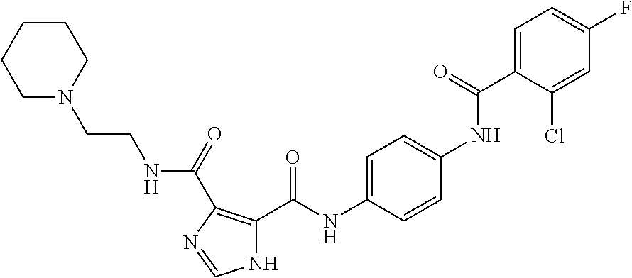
C1=C(C(NC2=CC=C(NC(C3=C(C(=O)NCCN4CCCCC4)N=CN3)=O)C=C2)=O)C(Cl)=CC(F)=C1
